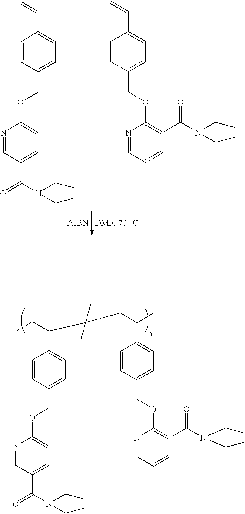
C(CC)(C(CC(C1=CC=C(COC2=C(C(N(CC)CC)=O)C=CC=N2)C=C1)C)(C)C)C1=CC=C(COC2=CC=C(C(N(CC)CC)=O)C=N2)C=C1.C1=CC(COC2=CC=C(C(N(CC)CC)=O)C=N2)=CC=C1C=C.C1=CC(COC2=C(C(N(CC)CC)=O)C=CC=N2)=CC=C1C=C
